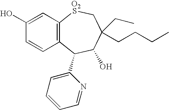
C1=CC2=C(C=C1O)SCC(CCCC)(CC)C(O)C2C1=CC=CC=N1.[O2]
